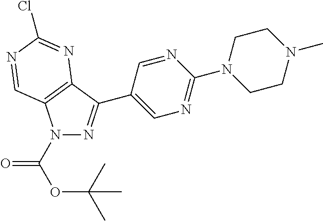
N1(C(OC(C)(C)C)=O)N=C(C2=CN=C(N3CCN(C)CC3)N=C2)C2=C1C=NC(Cl)=N2
